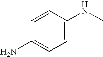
C1=CC(N)=CC=C1NC
